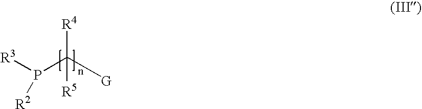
[R3]P(C([G])([R4])[R5])[R2]
